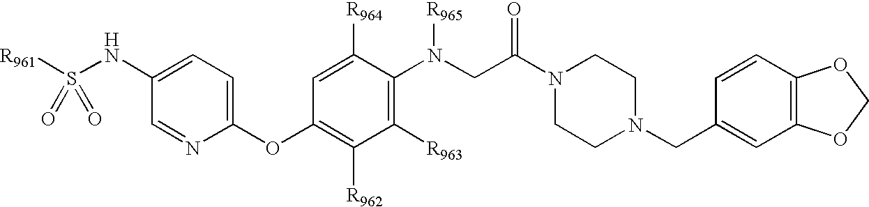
C1(OC2=C([R962])C([R963])=C(N(CC(N3CCN(CC4=CC5=C(C=C4)OCO5)CC3)=O)[R965])C([R964])=C2)=CC=C(NS([R961])(=O)=O)C=N1
